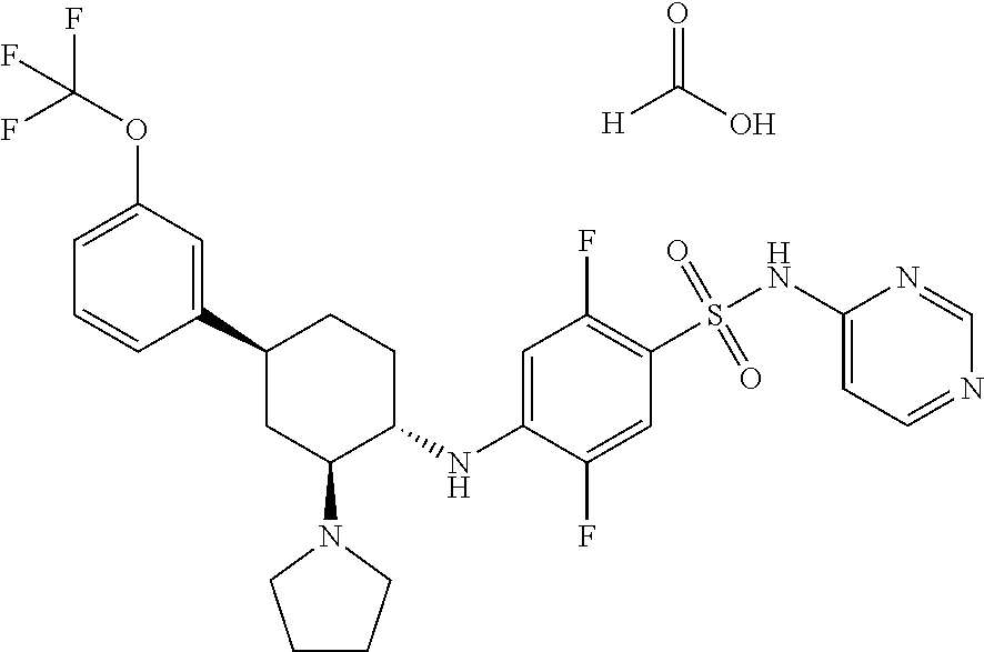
C1(C2CC(N3CCCC3)C(NC3=CC(F)=C(S(NC4=CC=NC=N4)(=O)=O)C=C3F)CC2)=CC(OC(F)(F)F)=CC=C1.O=C(O)[H]
